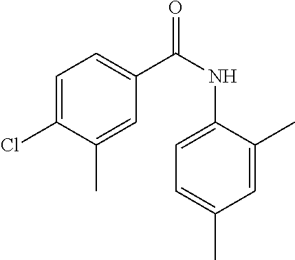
C1(Cl)=CC=C(C(NC2=CC=C(C)C=C2C)=O)C=C1C
